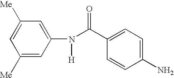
C1([Me])=CC(N(C(C2=CC=C(N)C=C2)=O)[H])=CC([Me])=C1
